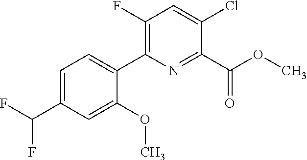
C1(C(F)F)=CC=C(C2=C(F)C=C(Cl)C(C(OC)=O)=N2)C(OC)=C1
